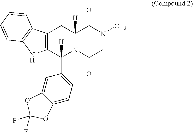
C12([H])N(C(=O)CN(C)C1=O)C([H])(C1=CC=C3C(=C1)OC(F)(F)O3)C1=C(C2)C2=C(N1)C=CC=C2
